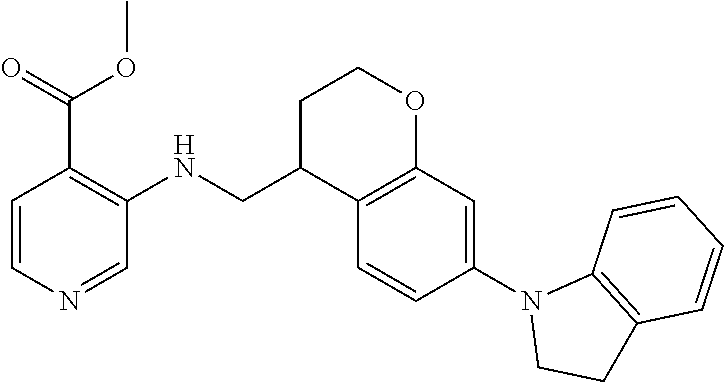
C1=CC(N2CCC3=C2C=CC=C3)=CC2=C1C(CNC1=C(C(OC)=O)C=CN=C1)CCO2
